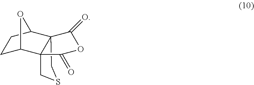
C1C2C34C(C(C1)O2)(CSC3)C(=O)OC4=O
